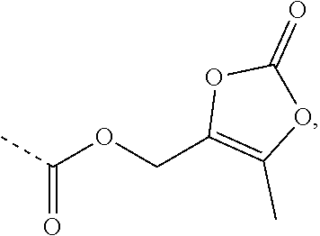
C1(C)=C(COC(=O)C)OC(=O)O1
